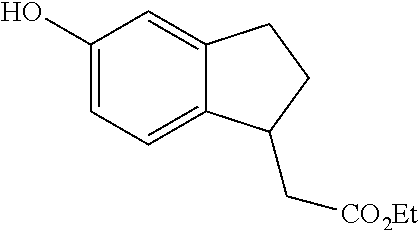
C1(O)=CC=C2C(=C1)CCC2C[CO2Et]
